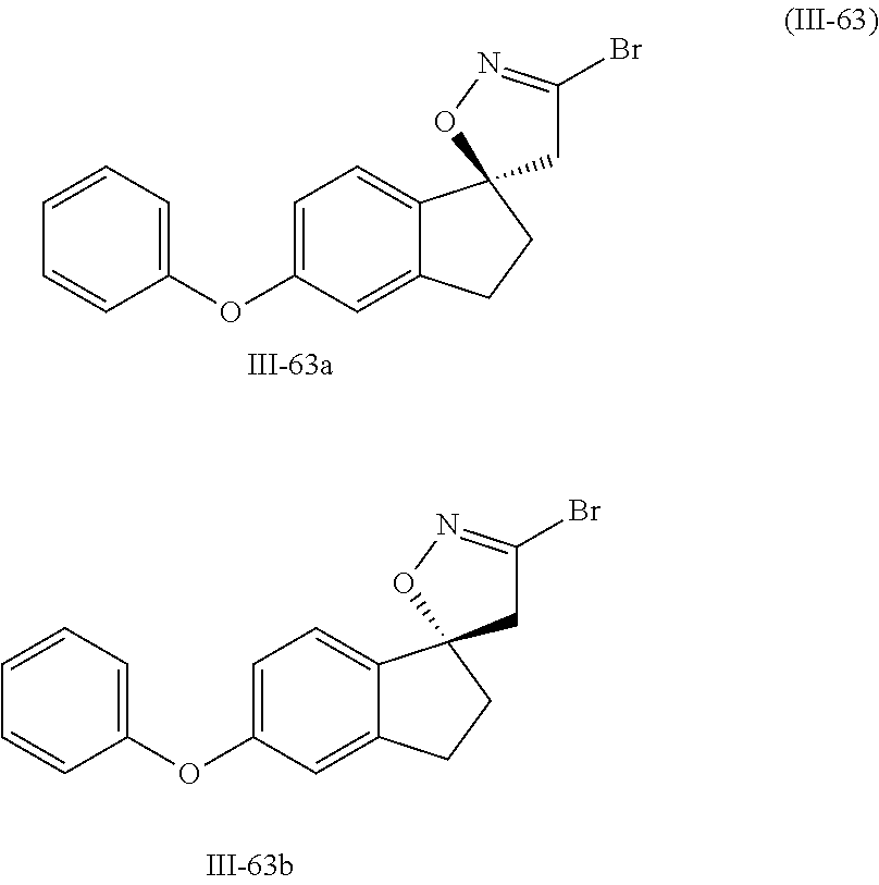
C1(OC2=CC=CC=C2)=CC=C2C(=C1)CCC21CC(Br)=NO1.C1(OC2=CC=CC=C2)=CC=C2C(=C1)CCC21CC(Br)=NO1
